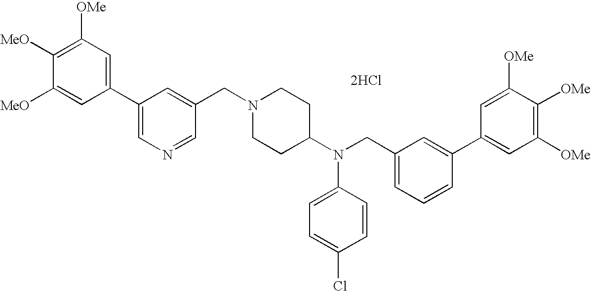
C1=C([MeO])C([MeO])=C([OMe])C=C1C1=CN=CC(CN2CCC(N(CC3=CC=CC(C4=CC([OMe])=C([OMe])C([OMe])=C4)=C3)C3=CC=C(Cl)C=C3)CC2)=C1.[2HCl]
